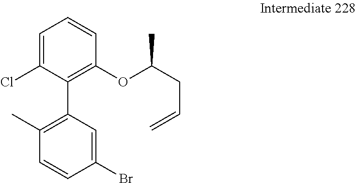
C1=C(Cl)C(C2=C(C)C=CC(Br)=C2)=C(OC(CC=C)C)C=C1
